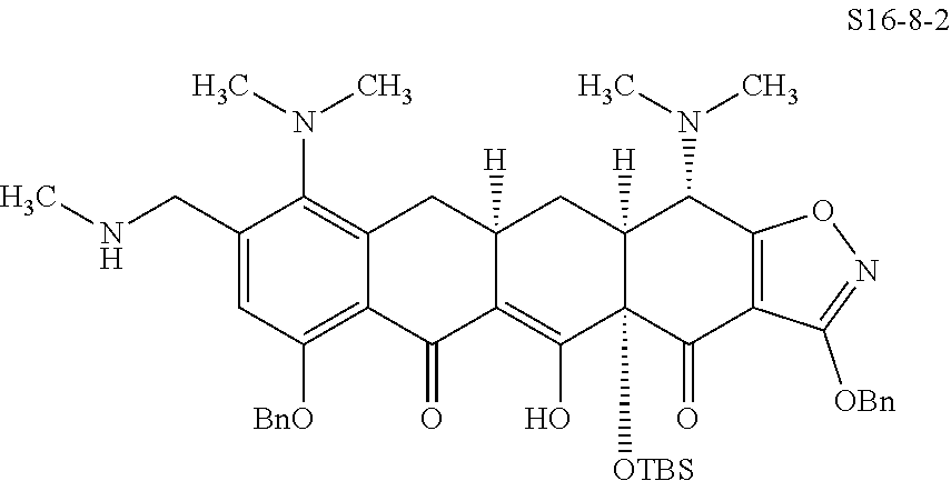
C(C1=CC([BnO])=C2C(=C1N(C)C)CC1([H])C(=C(O)C3([OTBS])C([H])(C1)C(N(C)C)C1=C(C3=O)C([OBn])=NO1)C2=O)NC
